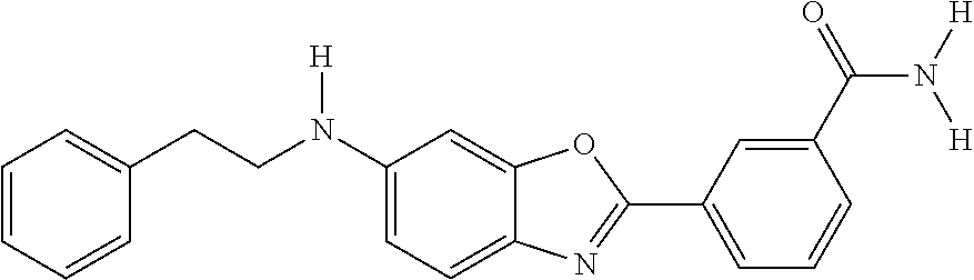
C1(N(CCC2=CC=CC=C2)[H])=CC=C2C(=C1)OC(C1=CC=CC(C(=O)N([H])[H])=C1)=N2
